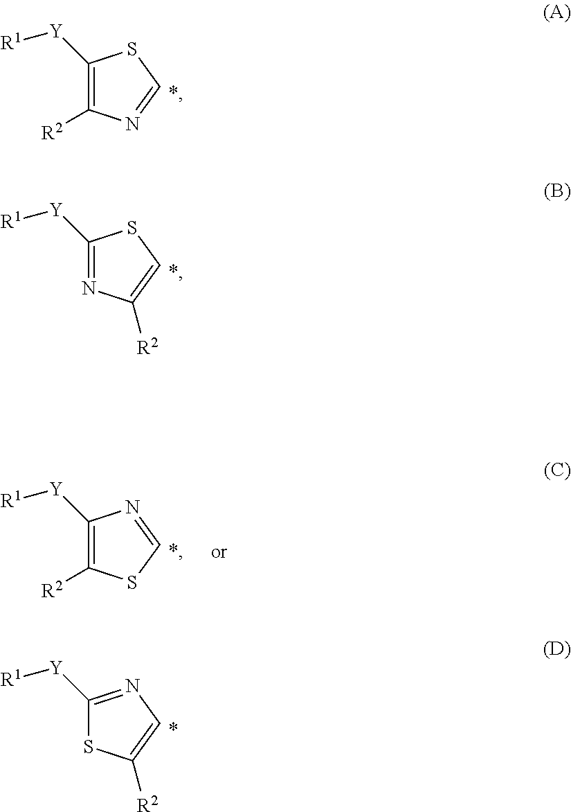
C1([Y][R1])=C([R2])N=CS1.C1([Y][R1])=NC([R2])=CS1.C1([Y][R1])=NC=C([R2])S1.C1([Y][R1])=C([R2])SC=N1
